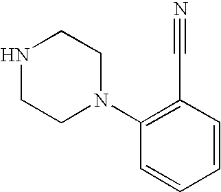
C1NCCN(C2=C(C#N)C=CC=C2)C1
